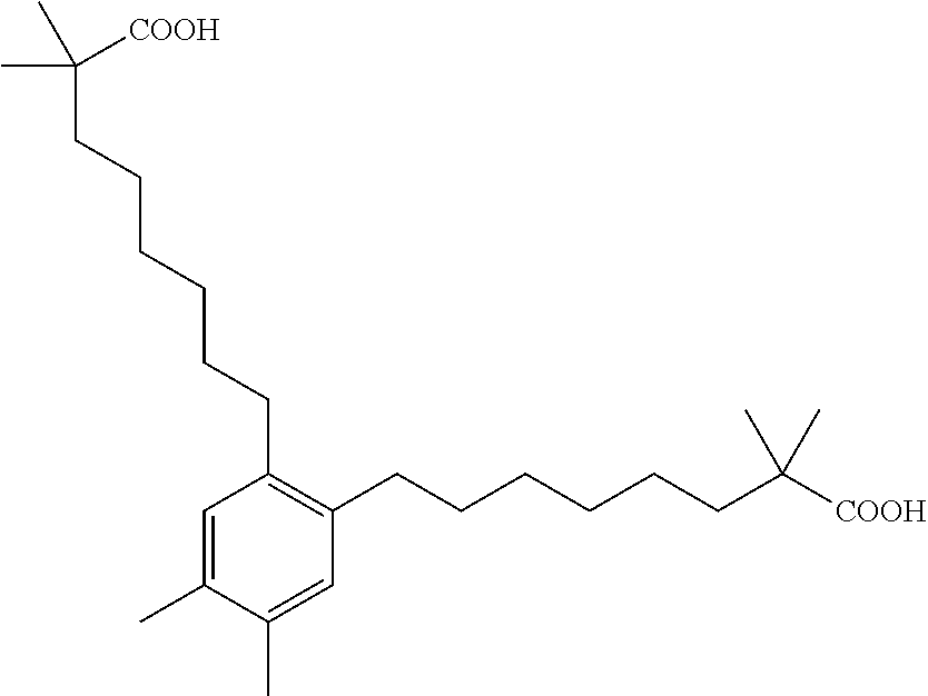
C1=C(C)C(C)=CC(CCCCCCC([COOH])(C)C)=C1CCCCCCC(C)([COOH])C
